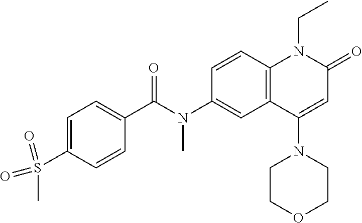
N(C1=CC2=C(C=C1)N(CC)C(=O)C=C2N1CCOCC1)(C(C1=CC=C(S(=O)(C)=O)C=C1)=O)C
